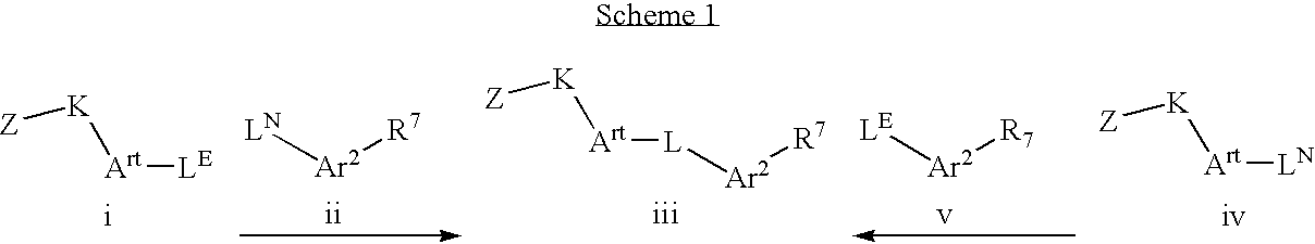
[Art]([LE])[K][Z].[LN][Ar2][R7].[Art]([L][Ar2][R7])[K][Z].[Art]([LN])[K][Z].[LE][Ar2][R7]
